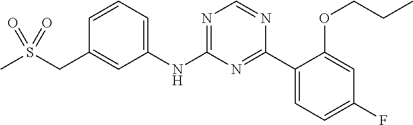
S(CC1=CC(NC2=NC=NC(C3=CC=C(F)C=C3OCCC)=N2)=CC=C1)(C)(=O)=O
